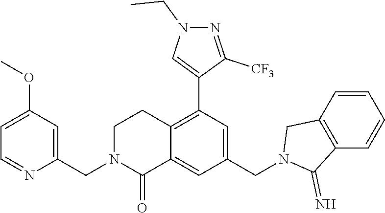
C1N(CC2=CC(OC)=CC=N2)C(=O)C2=CC(CN3C(=N)C4=C(C3)C=CC=C4)=CC(C3=CN(CC)N=C3[CF3])=C2C1
